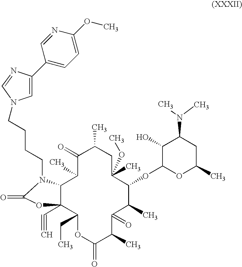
C12C(C#C)(C(CC)OC(=O)C(C)C(=O)C(C)C(OC3OC(C)CC(N(C)C)C3O)C(C)(OC)CC(C)C(=O)C1C)OC(=O)N2CCCCN1C=C(C2=CC=C(OC)N=C2)N=C1
